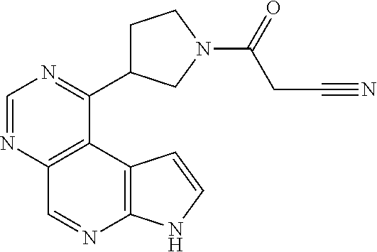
C1=NC2=C(C(C3CCN(C(=O)CC#N)C3)=N1)C1=C(N=C2)NC=C1
